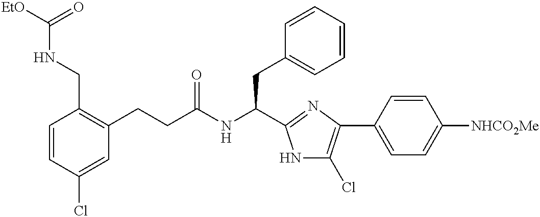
C1=CC(Cl)=CC(CCC(NC(CC2=CC=CC=C2)C2=NC(C3=CC=C([NHCO2Me])C=C3)=C(Cl)N2)=O)=C1CNC([EtO])=O
